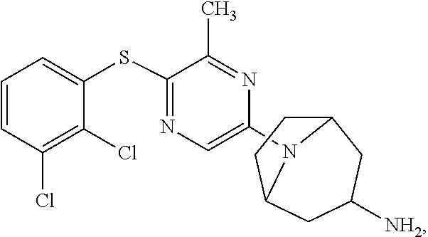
C1=C(N2C3CCC2CC([NH2])C3)N=C(C)C(SC2=CC=CC(Cl)=C2Cl)=N1
